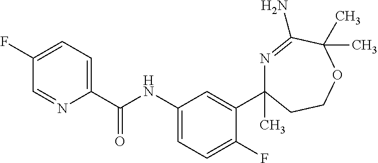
C1(NC(=O)C2=CC=C(F)C=N2)=CC=C(F)C(C2(C)N=C(N)C(C)(C)OCC2)=C1
